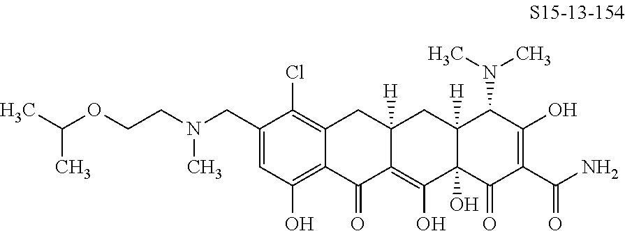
C1(CN(CCOC(C)C)C)=CC(O)=C2C(=C1Cl)CC1([H])C(=C(O)C3(O)C([H])(C1)C(N(C)C)C(O)=C(C(N)=O)C3=O)C2=O
